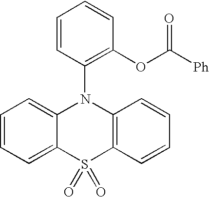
C1=CC=C2C(=C1)N(C1=C(OC([Ph])=O)C=CC=C1)C1=C(S2(=O)=O)C=CC=C1
